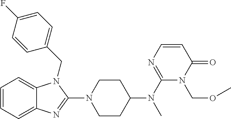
C1=CC=C2C(=C1)N(CC1=CC=C(F)C=C1)C(N1CCC(N(C3=NC=CC(=O)N3COC)C)CC1)=N2
